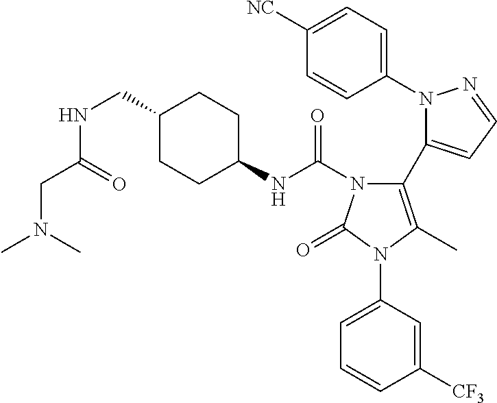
C1(N2N=CC=C2C2=C(C)N(C3=CC=CC([CF3])=C3)C(=O)N2C(NC2CCC(CNC(CN(C)C)=O)CC2)=O)=CC=C([NC])C=C1
